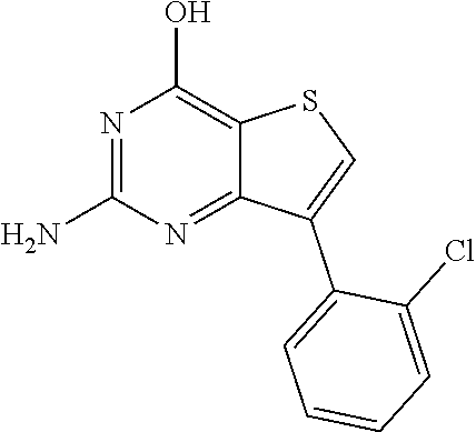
C1(N)=NC(O)=C2C(=N1)C(C1=CC=CC=C1Cl)=CS2
